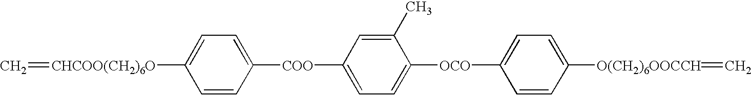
C=[CHCOO(CH2)6O]C1=CC=C([COO]C2=CC=C([OCO]C3=CC=C([O(CH2)6OOCCH]=C)C=C3)C(C)=C2)C=C1
